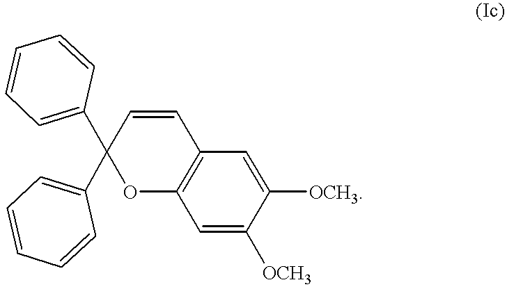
C1([OCH3])=CC2=C(C=C1[OCH3])OC(C1=CC=CC=C1)(C1=CC=CC=C1)C=C2
